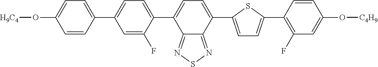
C12=NSN=C1C(C1=CC=C(C3=C(F)C=C(O[C4H9])C=C3)S1)=CC=C2C1=CC=C(C2=CC=C(O[H9C4])C=C2)C=C1F
